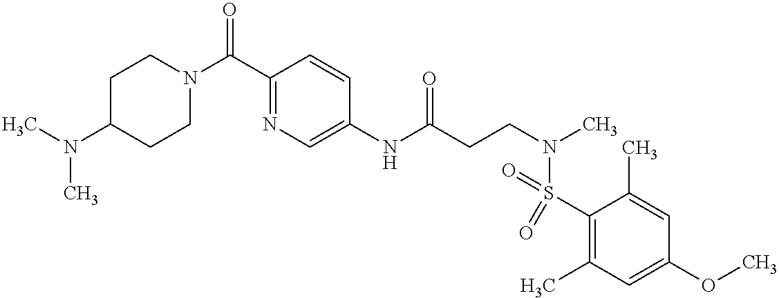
C1C(N(C)C)CCN(C(C2=NC=C(NC(CCN(C)S(C3=C(C)C=C(OC)C=C3C)(=O)=O)=O)C=C2)=O)C1
